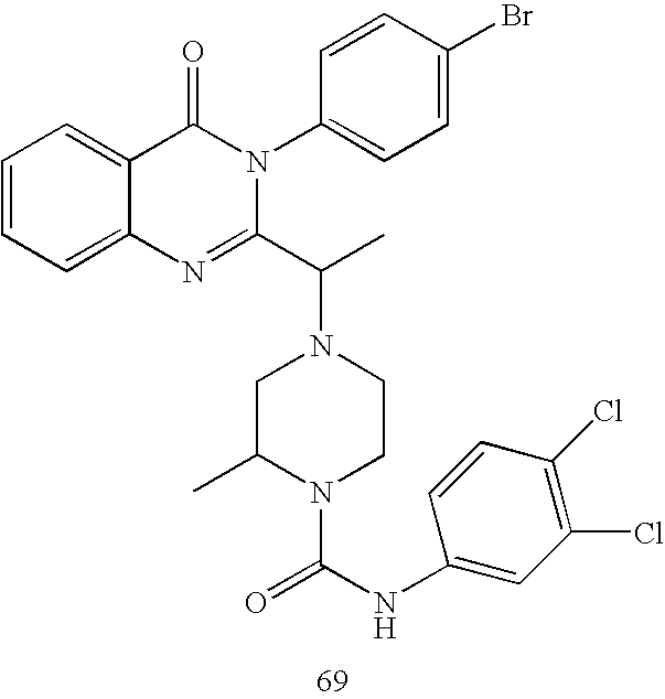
C1(C)CN(C(C)C2=NC3=CC=CC=C3C(=O)N2C2=CC=C(Br)C=C2)CCN1C(=O)NC1=CC(Cl)=C(Cl)C=C1
